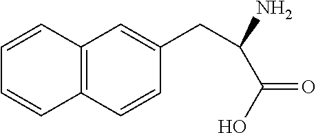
C12=C(C=CC(CC(N)C(O)=O)=C1)C=CC=C2
